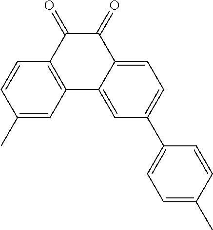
C12=C(C(=O)C(=O)C3=CC=C(C4=CC=C(C)C=C4)C=C13)C=CC(C)=C2
